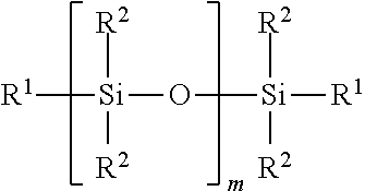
[R1][Si](O[Si]([R1])([R2])[R2])([R2])[R2]
